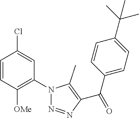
C1=CC([OMe])=C(N2N=NC(C(C3=CC=C(C(C)(C)C)C=C3)=O)=C2C)C=C1Cl
